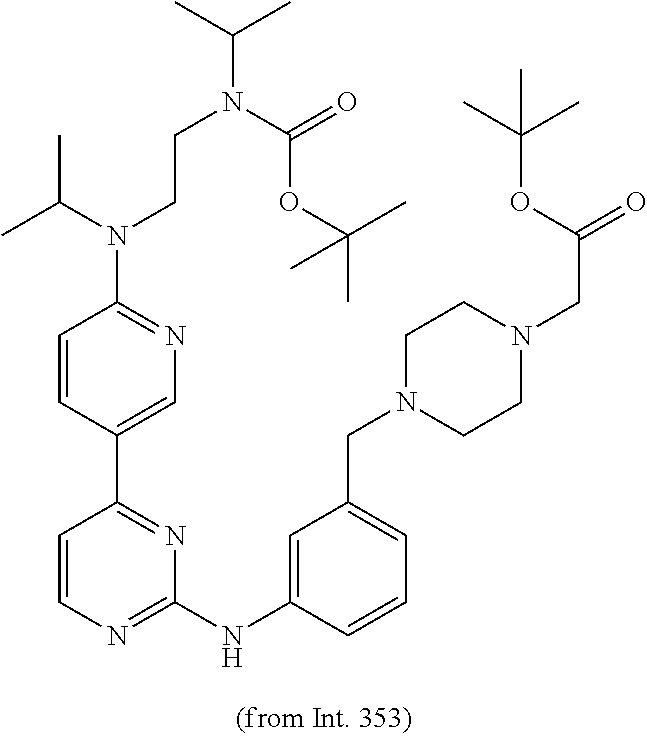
C1=C(C2=NC(NC3=CC(CN4CCN(CC(=O)OC(C)(C)C)CC4)=CC=C3)=NC=C2)C=CC(N(C(C)C)CCN(C(C)C)C(=O)OC(C)(C)C)=N1
